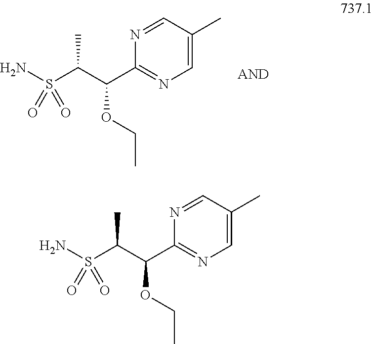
NS(C(C)C(C1=NC=C(C)C=N1)OCC)(=O)=O.NS(C(C)C(C1=NC=C(C)C=N1)OCC)(=O)=O
